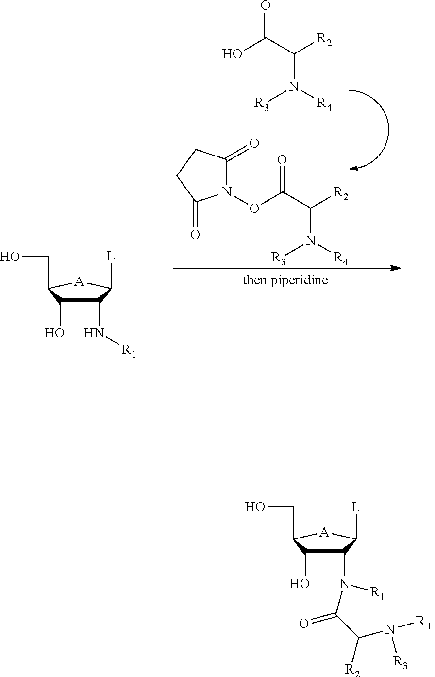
N1(OC(=O)C(N([R3])[R4])[R2])C(=O)CCC1=O.OC(=O)C(N([R3])[R4])[R2].C1(N[R1])C(O)C(CO)[A]C1[L].C1(N(C(=O)C([R2])N([R4])[R3])[R1])C(O)C(CO)[A]C1[L]
